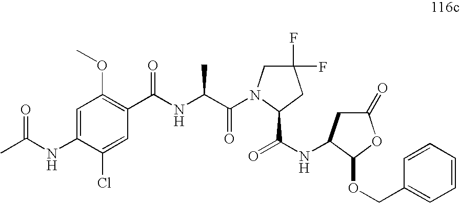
C1=C(NC(C)=O)C(Cl)=CC(C(NC(C(=O)N2CC(F)(F)CC2C(NC2CC(=O)OC2OCC2=CC=CC=C2)=O)C)=O)=C1OC
